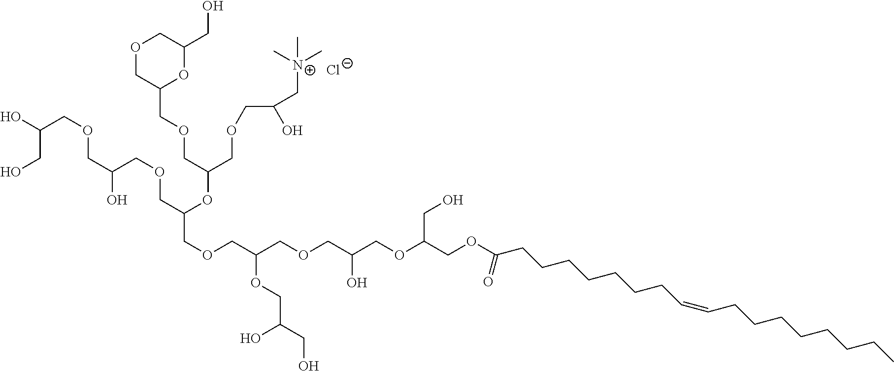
O1CC(COCC(OC(COCC(COCC(COC(COC(CCCCCCCC=CCCCCCCCC)=O)CO)O)OCC(CO)O)COCC(O)COCC(O)CO)COCC(O)C[N+](C)(C)C)OC(CO)C1.[Cl-]
